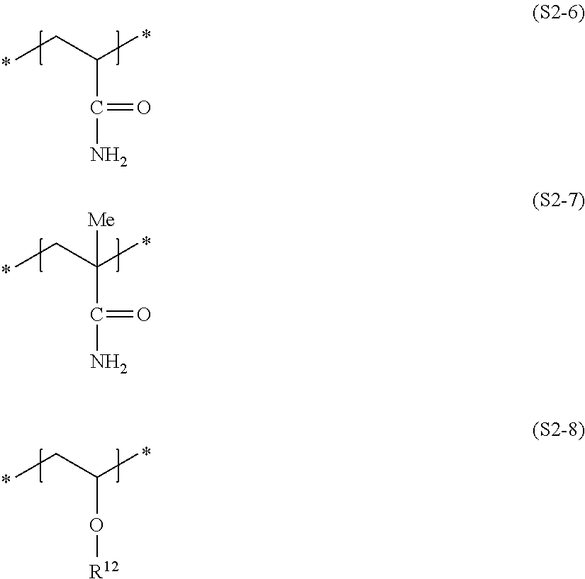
CCC(C)C(N)=O.CCC(C)(C(N)=O)[Me].CCC(C)O[R12]
